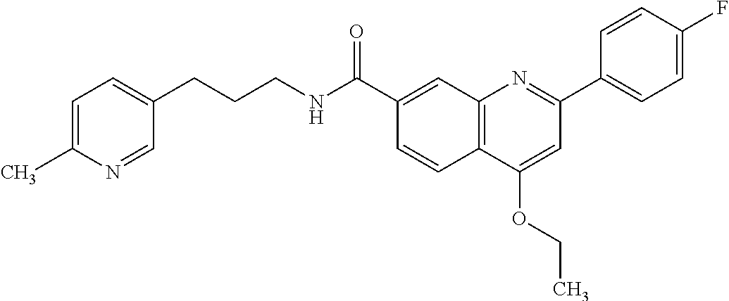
C1(C(NCCCC2=CC=C(C)N=C2)=O)=CC2=C(C=C1)C(OCC)=CC(C1=CC=C(F)C=C1)=N2
